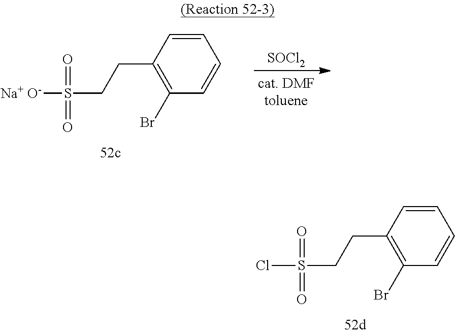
C1=CC(CCS([Na+ O-])(=O)=O)=C(Br)C=C1.[SOCl2].C1=CC(CCS(Cl)(=O)=O)=C(Br)C=C1
